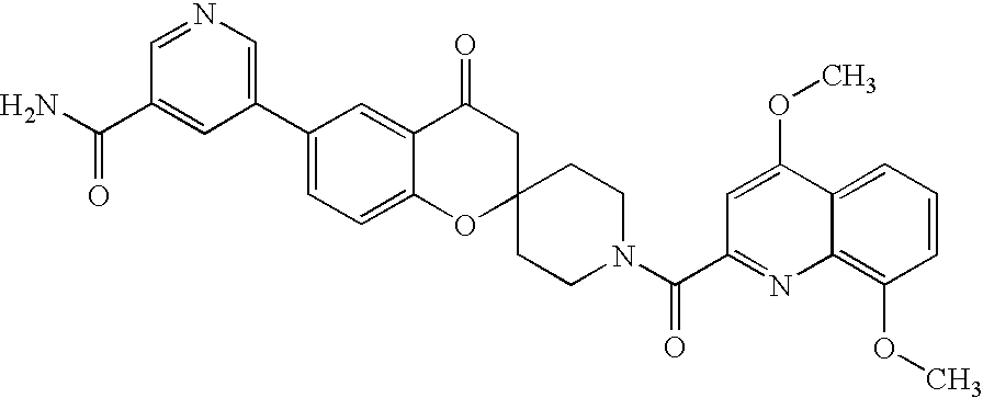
C12=CC=C(C3=CN=CC(C(N)=O)=C3)C=C1C(=O)CC1(O2)CCN(C(C2=NC3=C(OC)C=CC=C3C(OC)=C2)=O)CC1
